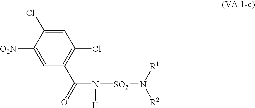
C1=C([O2N])C(Cl)=CC(Cl)=C1C(=O)N([SO2]N([R1])[R2])[H]
